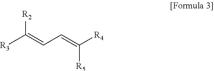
[R3]C(=CC=C([R4])[R5])[R2]
